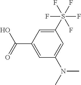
C1(S(F)(F)(F)(F)F)=CC(C(=O)O)=CC(N(C)C)=C1
